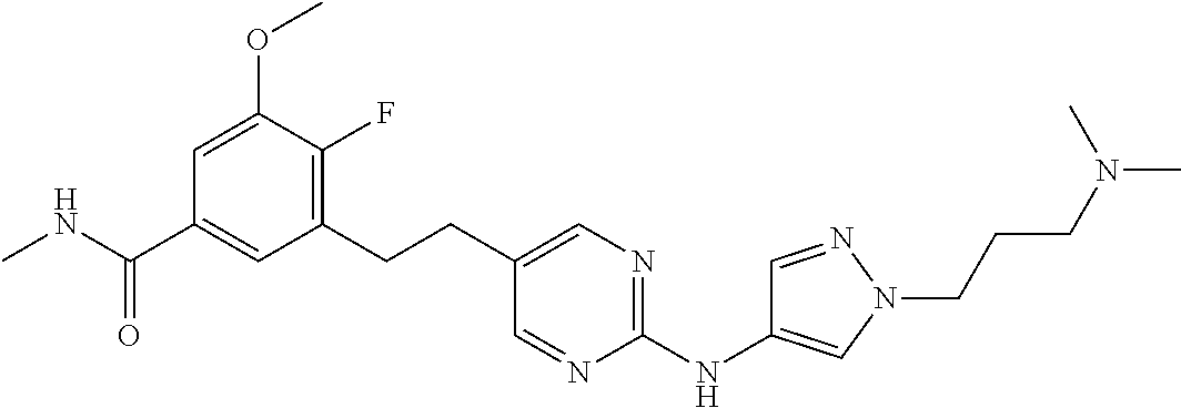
CNC(C1=CC(CCC2=CN=C(NC3=CN(CCCN(C)C)N=C3)N=C2)=C(F)C(OC)=C1)=O
